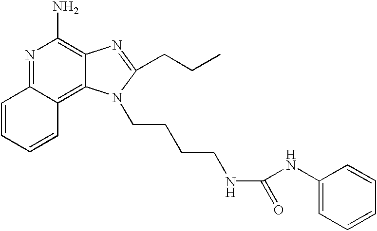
N1=C2C(=C3C(=C1N)N=C(CCC)N3CCCCNC(NC1=CC=CC=C1)=O)C=CC=C2
